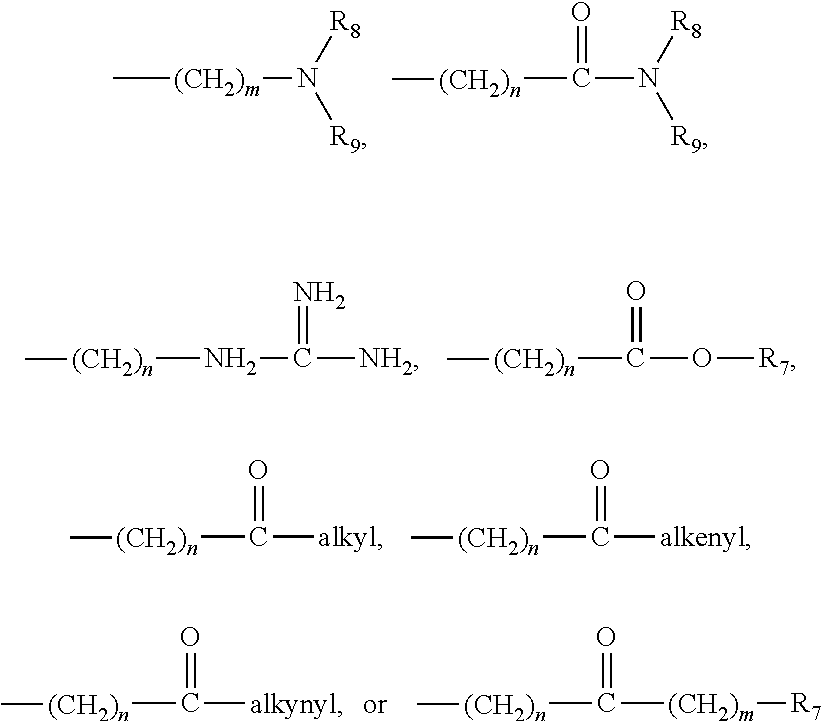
C[(CH2)m]N([R9])[R8].N([R9])([R8])C([(CH2)n]C)=O.N([(CH2)n]C)C([NH2])=N.C([(CH2)n]C)(=O)O[R7].C([(CH2)n]C)(=O)[alkyl].C([(CH2)n]C)(=O)[alkenyl].C([(CH2)n]C)(=O)[alkynyl].C([(CH2)n]C)(=O)[(CH2)m][R7]
